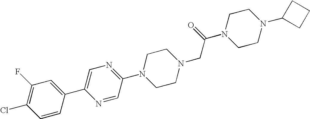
C1=CC(C2=CN=C(N3CCN(CC(N4CCN(C5CCC5)CC4)=O)CC3)C=N2)=CC(F)=C1Cl
